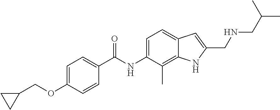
C1=C(OCC2CC2)C=CC(C(NC2=CC=C3C(=C2C)NC(CNCC(C)C)=C3)=O)=C1
